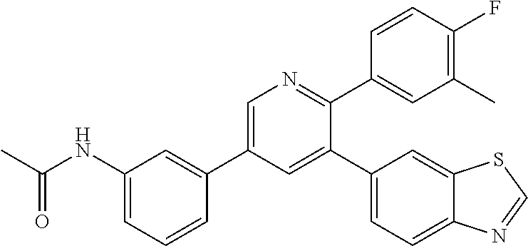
C1(C2=CC(NC(C)=O)=CC=C2)=CN=C(C2=CC(C)=C(F)C=C2)C(C2=CC=C3C(=C2)SC=N3)=C1
